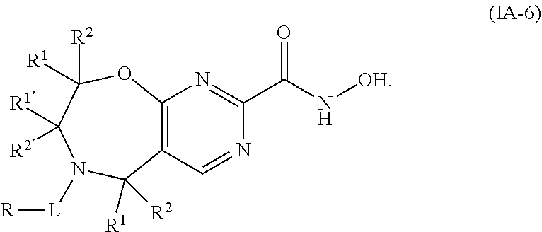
O1C([R2])([R1])C([R1])([R2])N([L][R])C([R1])([R2])C2=C1N=C(C(N[OH])=O)N=C2
